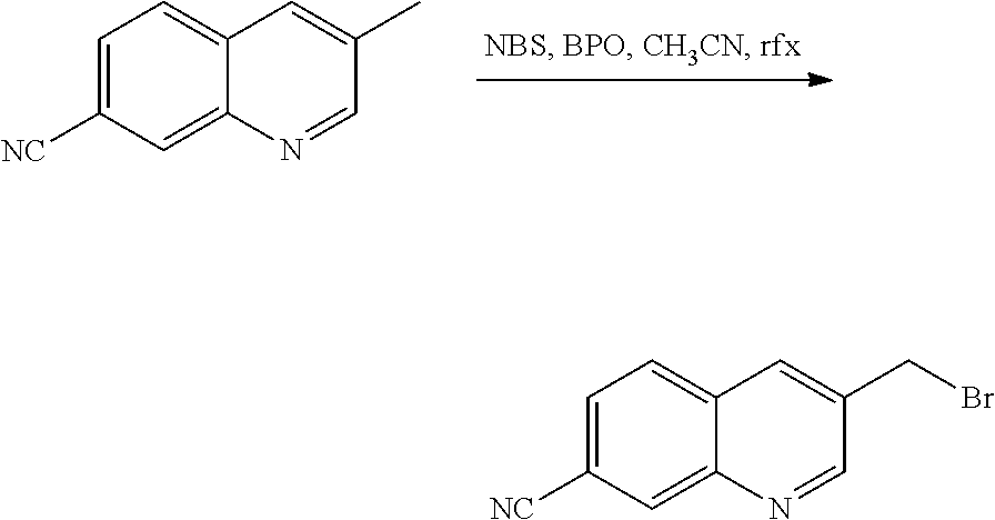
C1=C([NC])C=C2C(=C1)C=C(C)C=N2.C1=C([NC])C=C2C(=C1)C=C(CBr)C=N2
